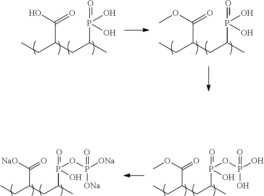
CCC(CC(C)P(=O)(O)O)C(O)=O.CCC(CC(C)P(=O)(O)O)C(OC)=O.CCC(CC(C)P(=O)(OP(O)(O)=O)O)C(OC)=O.CCC(CC(C)P(=O)(OP([ONa])([ONa])=O)O)C([NaO])=O
